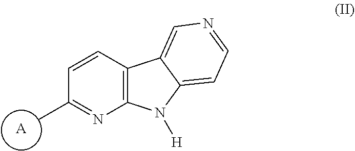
C12=C(C=CC(C)=N1)C1=CN=CC=C1N2[H].[A]
